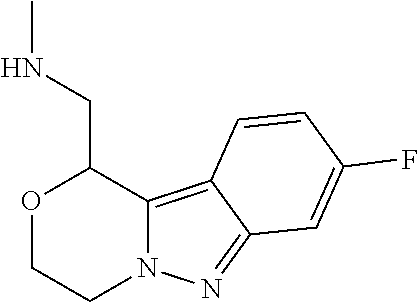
O1CCN2C(=C3C(=N2)C=C(F)C=C3)C1CNC
